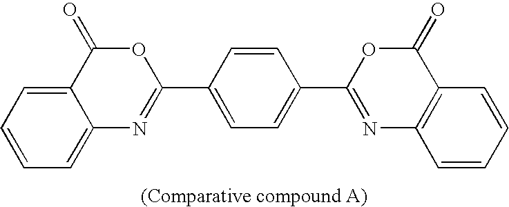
C1=CC=C2C(=C1)C(=O)OC(C1=CC=C(C3=NC4=C(C(=O)O3)C=CC=C4)C=C1)=N2
